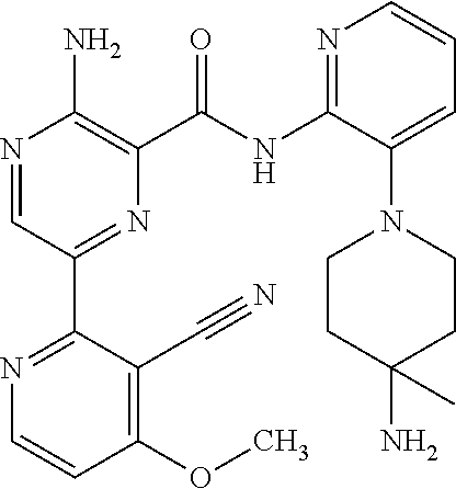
N1=CC(C2=NC=CC(OC)=C2C#N)=NC(C(NC2=NC=CC=C2N2CCC(N)(C)CC2)=O)=C1N
